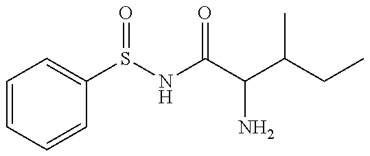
C1=CC=CC(S(NC(C(C(CC)C)N)=O)=O)=C1
